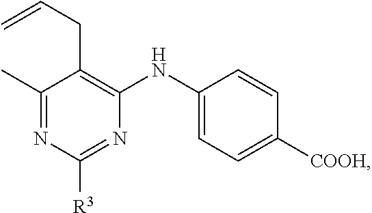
C1(NC2=C(CC=C)C(C)=NC([R3])=N2)=CC=C([COOH])C=C1
